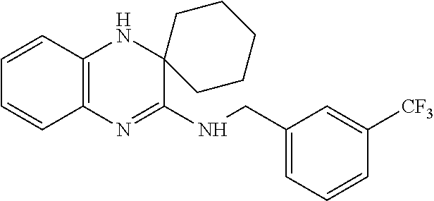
C1=CC2=C(C=C1)N=C(NCC1=CC=CC([CF3])=C1)C1(N2)CCCCC1
